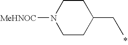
C1CC(CC)CCN1[MeHNOC]
